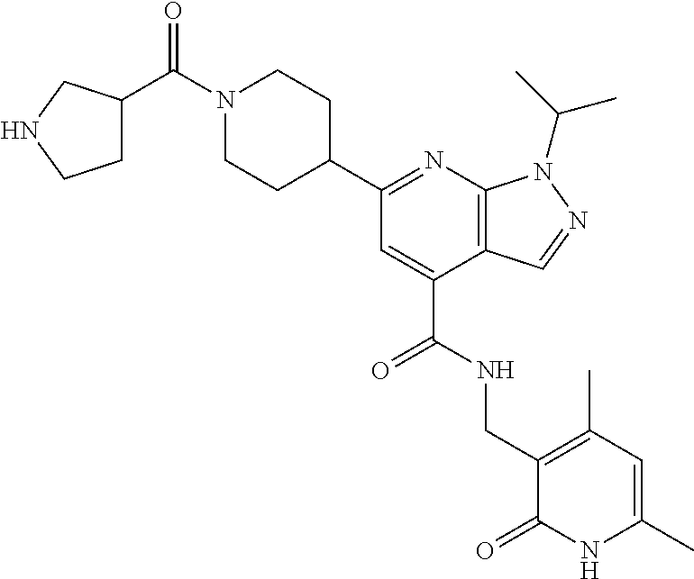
C1N(C(C2CCNC2)=O)CCC(C2=NC3=C(C(C(=O)NCC4=C(C)C=C(C)NC4=O)=C2)C=NN3C(C)C)C1
